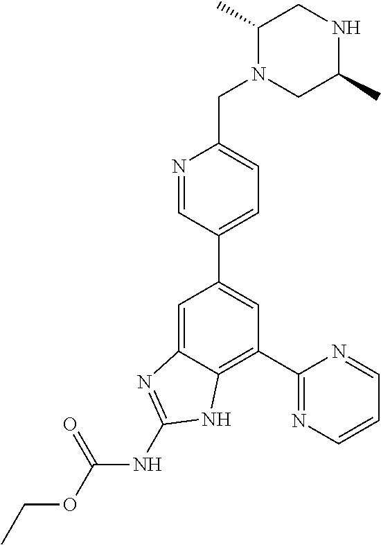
C1=C2C(=C(C3=NC=CC=N3)C=C1C1=CC=C(CN3CC(C)NCC3C)N=C1)NC(NC(OCC)=O)=N2
